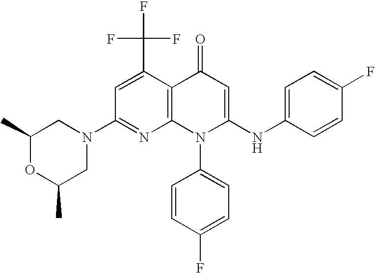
C1(N2CC(C)OC(C)C2)=NC2=C(C(C(F)(F)F)=C1)C(=O)C=C(NC1=CC=C(F)C=C1)N2C1=CC=C(F)C=C1
